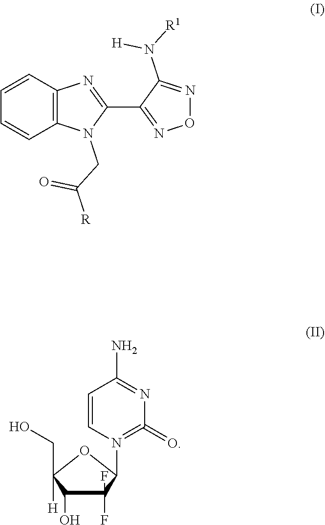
C1=CC2=C(C=C1)N=C(C1=NON=C1N([R1])[H])N2CC([R])=O.C1=CN(C2C(F)(F)C(O)C([H])(CO)O2)=C(=O)N=C1N
